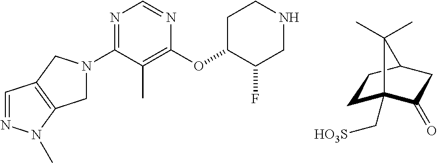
C1C2(C[HO3S])C(=O)CC(C1)C2(C)C.N1=C(N2CC3=C(C2)C=NN3C)C(C)=C(OC2C(F)CNCC2)N=C1
